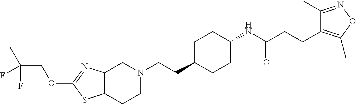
C12=C(CCN(CCC3CCC(NC(CCC4=C(C)ON=C4C)=O)CC3)C1)SC(OCC(C)(F)F)=N2
